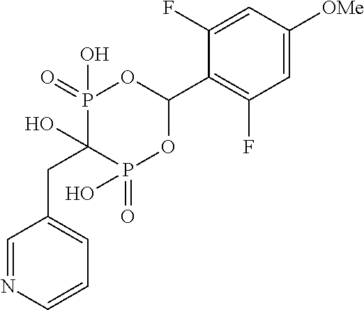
C1=NC=CC=C1CC1(O)P(=O)(O)OC(C2=C(F)C=C([OMe])C=C2F)OP1(=O)O
